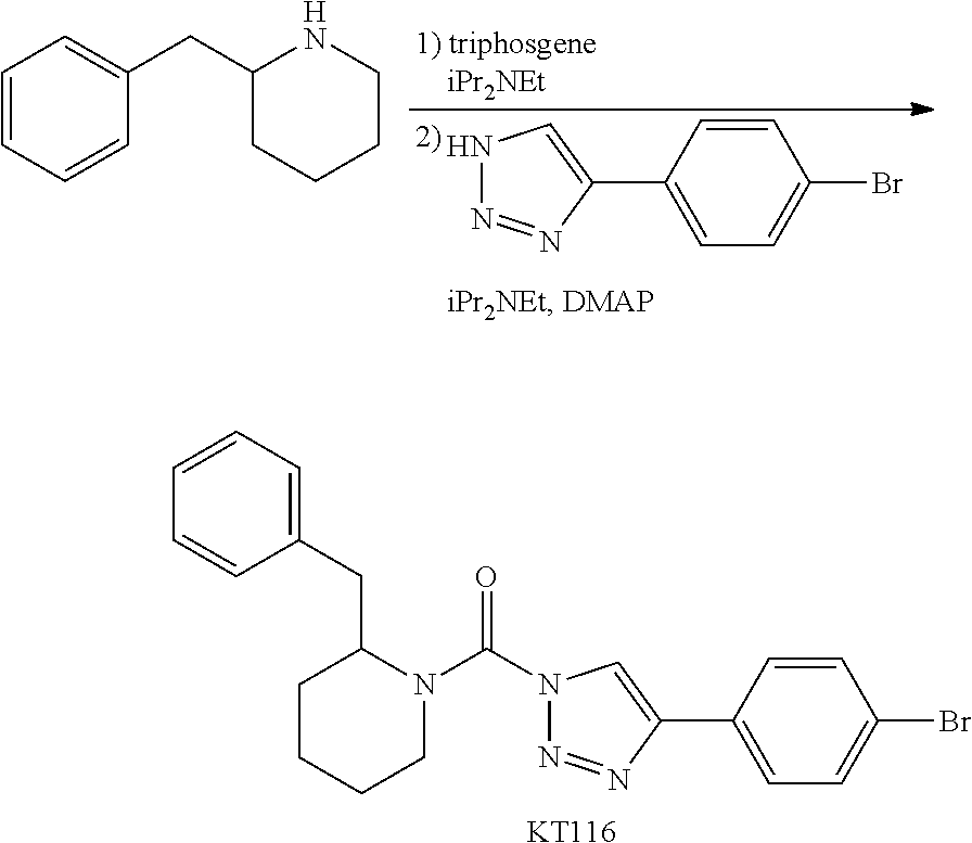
[KT116].N1=NC(C2=CC=C(Br)C=C2)=CN1C(N1CCCCC1CC1=CC=CC=C1)=O.N1N=NC(C2=CC=C(Br)C=C2)=C1.C1=CC=CC(CC2CCCCN2)=C1
